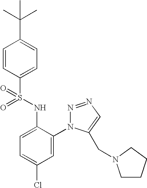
C1=CC(S(NC2=CC=C(Cl)C=C2N2N=NC=C2CN2CCCC2)(=O)=O)=CC=C1C(C)(C)C
